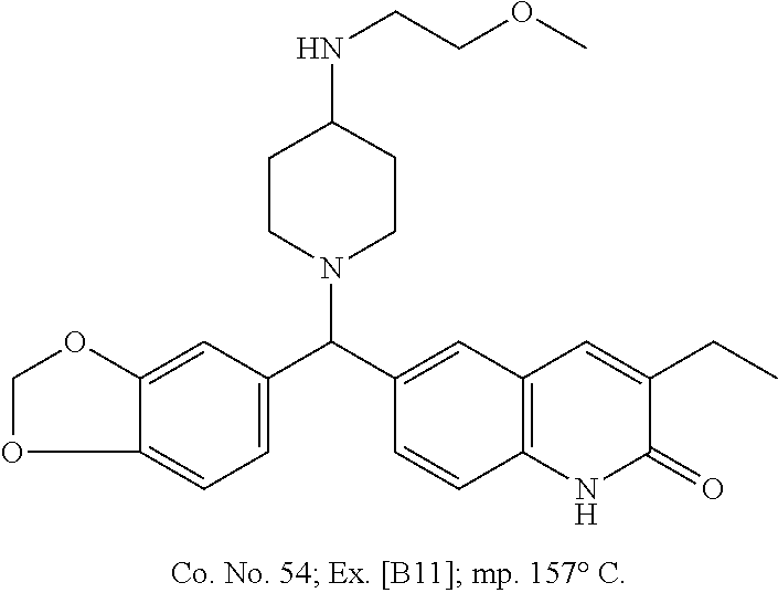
C1OC2=CC(C(C3=CC4=C(C=C3)NC(=O)C(CC)=C4)N3CCC(NCCOC)CC3)=CC=C2O1
